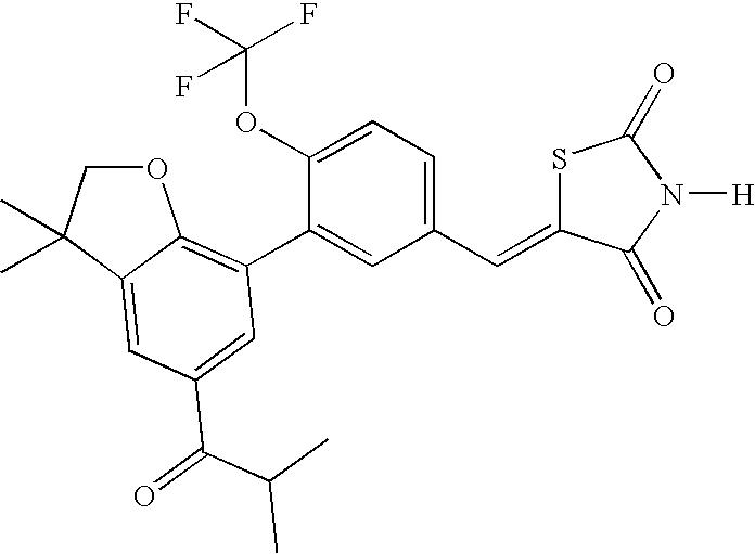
O1CC(C)(C)C2=CC(C(C(C)C)=O)=CC(C3=CC(C=C4SC(=O)N([H])C4=O)=CC=C3OC(F)(F)F)=C12
